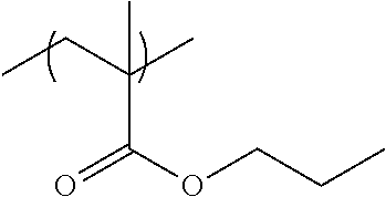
CCC(C)(C(OCCC)=O)C
